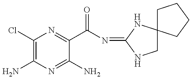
C1(Cl)=C(N)N=C(N)C(C(N=C2NC3(CN2)CCCC3)=O)=N1
